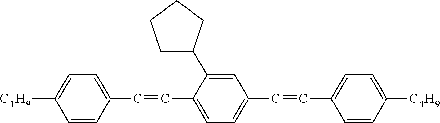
C1=CC(C#CC2=CC=C(C#CC3=CC=C([C4H9])C=C3)C=C2C2CCCC2)=CC=C1[C1H9]
